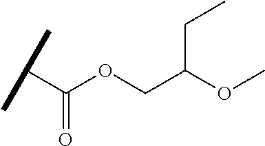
C(C(OCC(OC)CC)=O)(C)C
